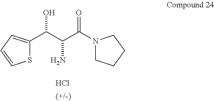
S1C(C(C(C(N2CCCC2)=O)N)O)=CC=C1.Cl
